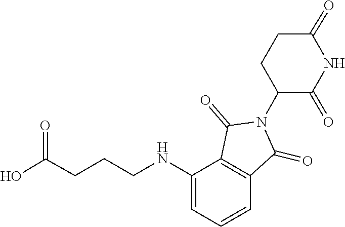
C(CCCNC1=CC=CC2=C1C(=O)N(C1C(=O)NC(=O)CC1)C2=O)(O)=O
